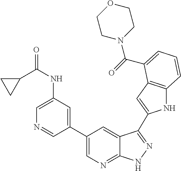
C1(C2=CN=C3C(=C2)C(C2=CC4=C(N2)C=CC=C4C(=O)N2CCOCC2)=NN3)=CC(NC(=O)C2CC2)=CN=C1
